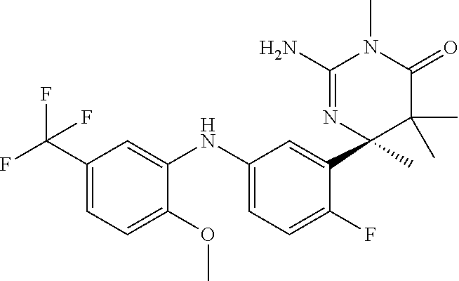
C1=C(NC2=CC(C(F)(F)F)=CC=C2OC)C=C(C2(C)C(C)(C)C(=O)N(C)C(N)=N2)C(F)=C1
